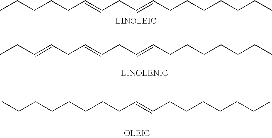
CCCCCC=CCC=CCCCCCCC.CCC=CCC=CCC=CCCCCCCC.C(CCCCCCC=CCCCCCCC)C
